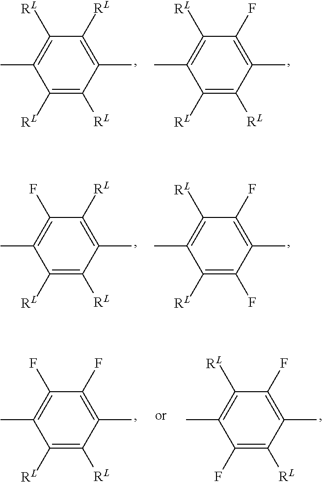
C1([RL])=C([RL])C(C)=C([RL])C([RL])=C1C.C1([RL])=C([RL])C(C)=C(F)C([RL])=C1C.C1([RL])=C([RL])C(C)=C([RL])C(F)=C1C.C1([RL])=C(F)C(C)=C(F)C([RL])=C1C.C1([RL])=C([RL])C(C)=C(F)C(F)=C1C.C1(F)=C([RL])C(C)=C(F)C([RL])=C1C
